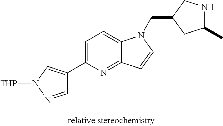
C1=C(C2=CN([THP])N=C2)N=C2C(=C1)N(CC1CC(C)NC1)C=C2
